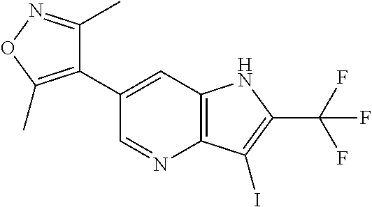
C1(C2=C(C)ON=C2C)=CC2=C(N=C1)C(I)=C(C(F)(F)F)N2
